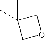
C1OCC1(C)C
